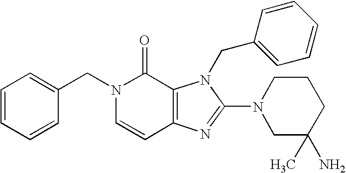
C(N1C=CC2=C(C1=O)N(CC1=CC=CC=C1)C(N1CC(N)(C)CCC1)=N2)C1=CC=CC=C1
